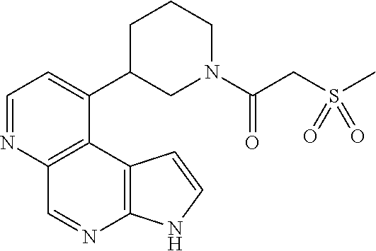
C1=NC2=C(C(C3CN(C(CS(C)(=O)=O)=O)CCC3)=C1)C1=C(N=C2)NC=C1
